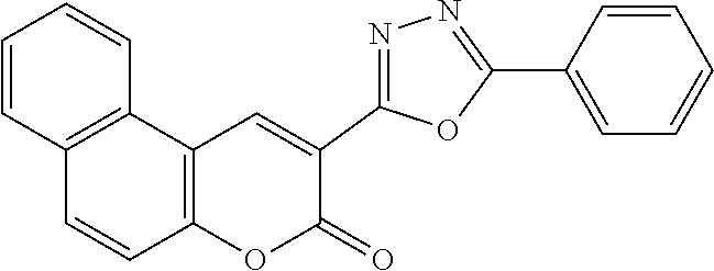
C1=CC2=C(C=C1)C1=C(C=C2)OC(=O)C(C2=NN=C(C3=CC=CC=C3)O2)=C1
